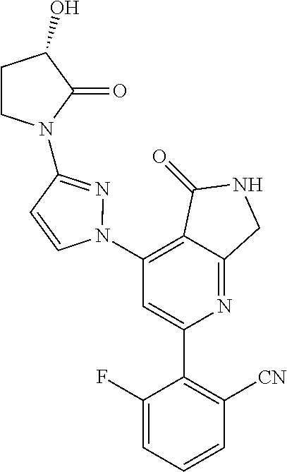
C1(N2N=C(N3CCC(O)C3=O)C=C2)=C2C(=NC(C3=C([CN])C=CC=C3F)=C1)CNC2=O
